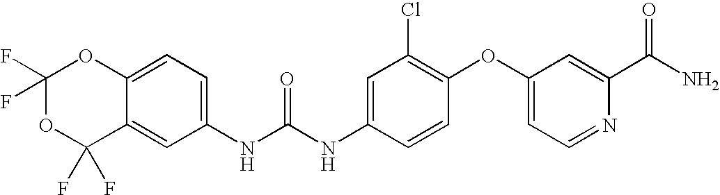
C1(F)(F)OC(F)(F)C2=CC(NC(NC3=CC(Cl)=C(OC4=CC=NC(C(N)=O)=C4)C=C3)=O)=CC=C2O1
